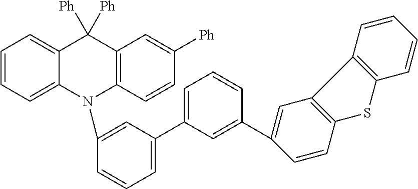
C1=CC=C2C(=C1)C([Ph])([Ph])C1=C(N2C2=CC(C3=CC=CC(C4=CC5=C(C=C4)SC4=C5C=CC=C4)=C3)=CC=C2)C=CC([Ph])=C1
